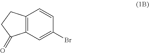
C12=C(C=C(Br)C=C1)C(=O)CC2
